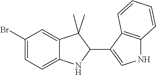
C1(Br)=CC=C2C(=C1)C(C)(C)C(C1=CNC3=C1C=CC=C3)N2
